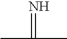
N=C(C)C
